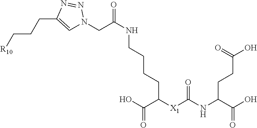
O=C(O)C([X1]C(NC(CCC(=O)O)C(=O)O)=O)CCCCNC(=O)CN1C=C(CCC[R10])N=N1
